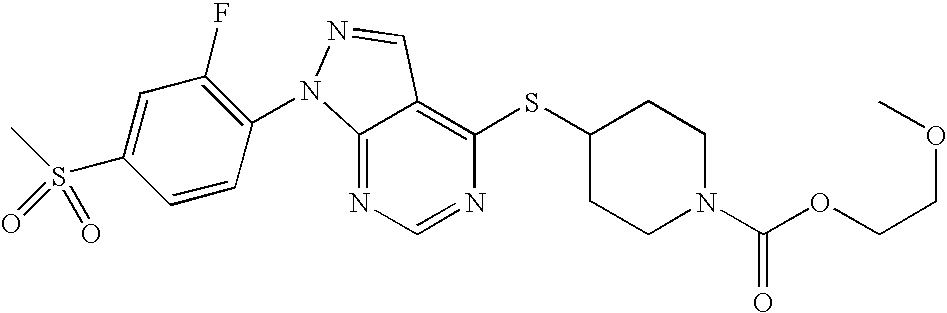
C12=NC=NC(SC3CCN(C(OCCOC)=O)CC3)=C1C=NN2C1=C(F)C=C(S(C)(=O)=O)C=C1
